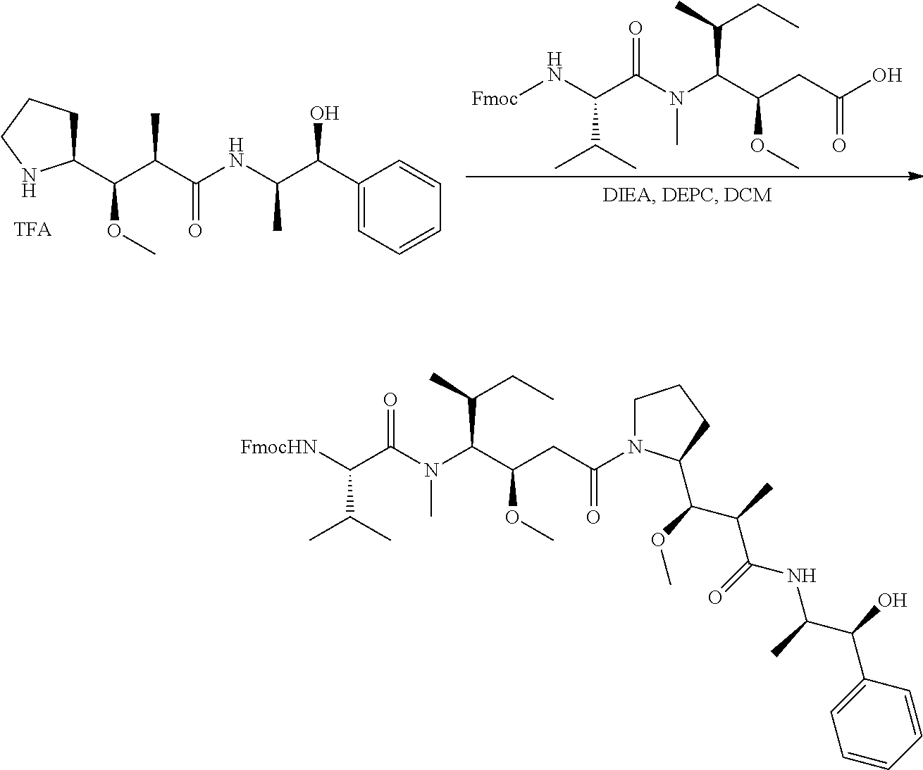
C1(C(O)C(C)NC(C(C(C2CCCN2)OC)C)=O)=CC=CC=C1.OC(CC(C(N(C(C(N[Fmoc])C(C)C)=O)C)C(C)CC)OC)=O.C1N(C(CC(C(N(C(C([FmocHN])C(C)C)=O)C)C(C)CC)OC)=O)C(C(OC)C(C)C(=O)NC(C(C2=CC=CC=C2)O)C)CC1
